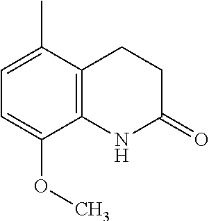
C1C2=C(NC(=O)C1)C(OC)=CC=C2C
